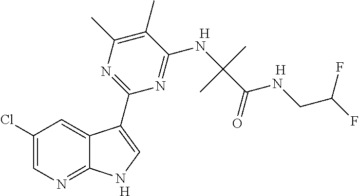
C1(Cl)=CN=C2C(=C1)C(C1=NC(C)=C(C)C(NC(C(=O)NCC(F)F)(C)C)=N1)=CN2.[H].[H].[H]
